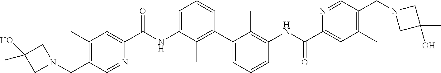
C1(C)=C(CN2CC(O)(C)C2)C=NC(C(NC2=CC=CC(C3=CC=CC(NC(C4=CC(C)=C(CN5CC(C)(O)C5)C=N4)=O)=C3C)=C2C)=O)=C1
